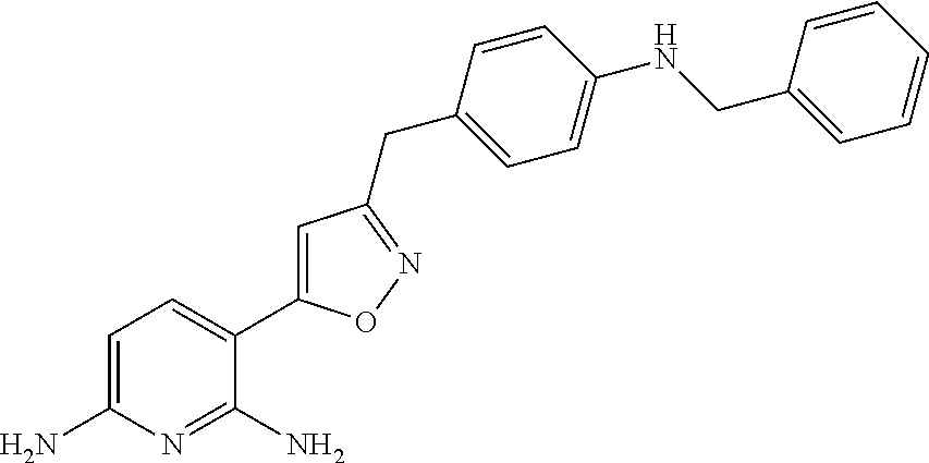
C1=C(N)N=C(N)C(C2=CC(CC3=CC=C(NCC4=CC=CC=C4)C=C3)=NO2)=C1
